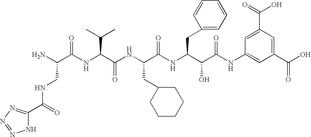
NC(C(NC(C(NC(C(NC(C(C(NC1=CC(C(O)=O)=CC(C(O)=O)=C1)=O)O)CC1=CC=CC=C1)=O)CC1CCCCC1)=O)C(C)C)=O)CNC(=O)C1=NN=NN1
